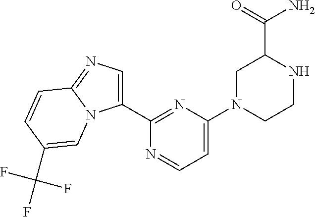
C1(C2=NC(N3CCNC(C(=O)N)C3)=CC=N2)=CN=C2N1C=C(C(F)(F)F)C=C2
